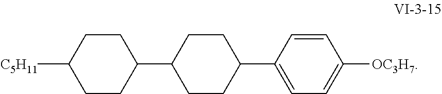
C1CC([C5H11])CCC1C1CCC(C2=CC=C([OC3H7])C=C2)CC1
